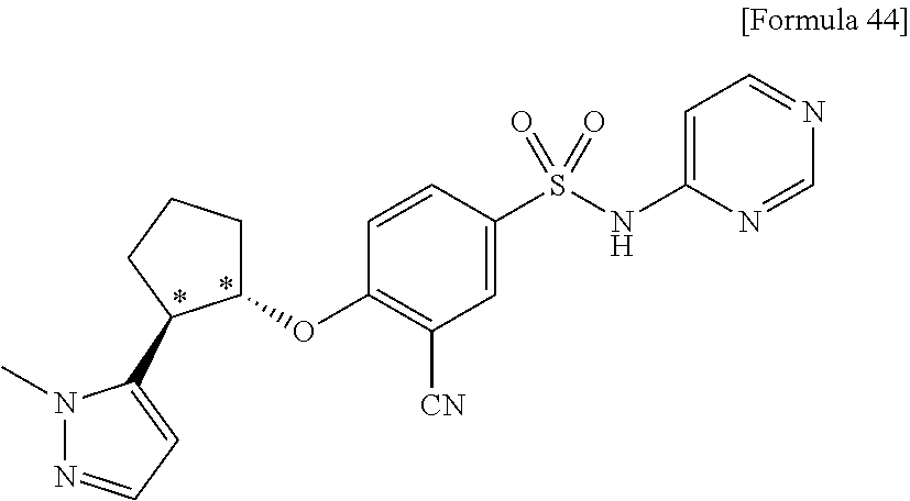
C1(OC2=C([CN])C=C(S(NC3=CC=NC=N3)(=O)=O)C=C2)CCCC1C1=CC=NN1C
